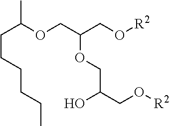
O(CC(CO[R2])OCC(CO[R2])O)C(CCCCCC)C
